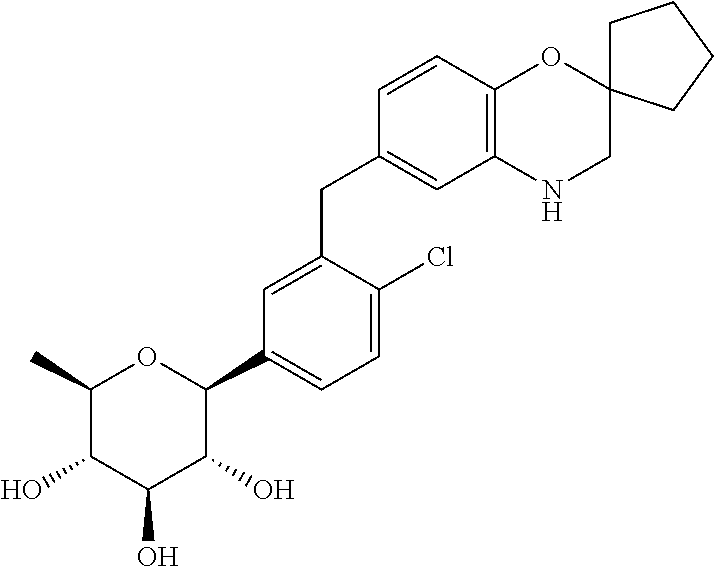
C1(C)C(O)C(O)C(O)C(C2=CC=C(Cl)C(CC3=CC4=C(C=C3)OC3(CN4)CCCC3)=C2)O1
